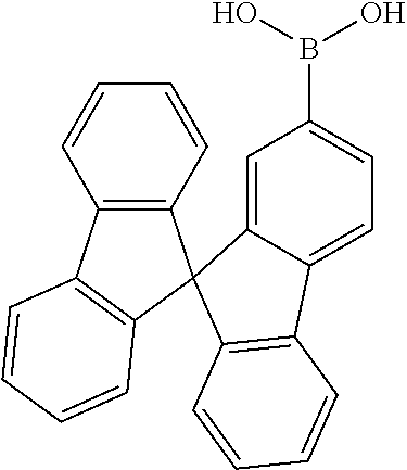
C1=C2C(=CC=C1B(O)O)C1=C(C=CC=C1)C21C2=C(C3=C1C=CC=C3)C=CC=C2
